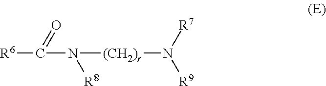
[R6]C(N([(CH2)r]N([R9])[R7])[R8])=O
